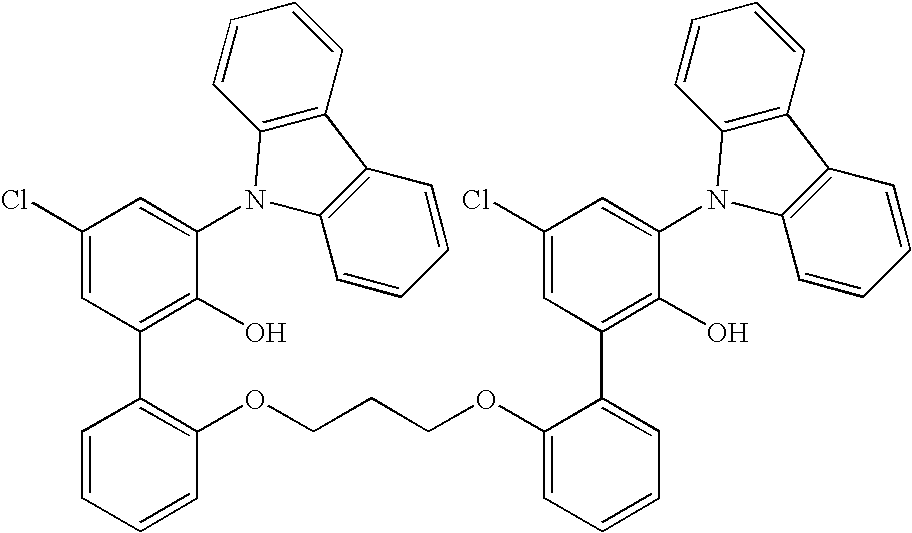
C1(Cl)=CC(C2=C(OCCCOC3=CC=CC=C3C3=C(O)C(N4C5=C(C6=C4C=CC=C6)C=CC=C5)=CC(Cl)=C3)C=CC=C2)=C(O)C(N2C3=C(C4=C2C=CC=C4)C=CC=C3)=C1
